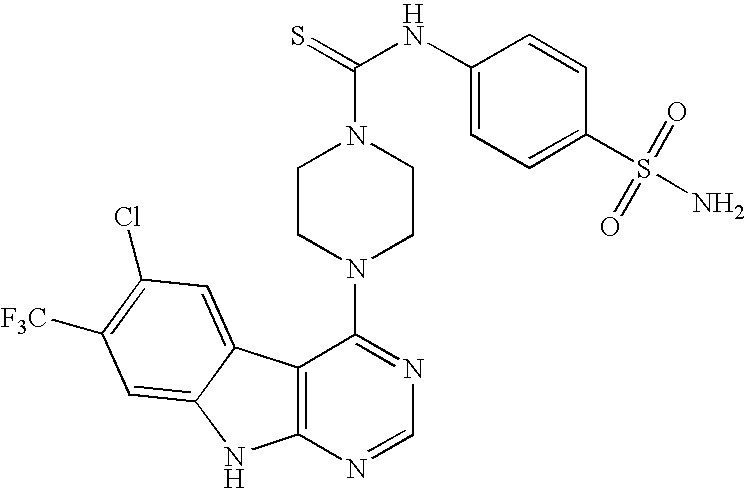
C12=C(N=CN=C1N1CCN(C(=S)NC3=CC=C(S(=O)(=O)N)C=C3)CC1)NC1=CC([F3C])=C(Cl)C=C21
